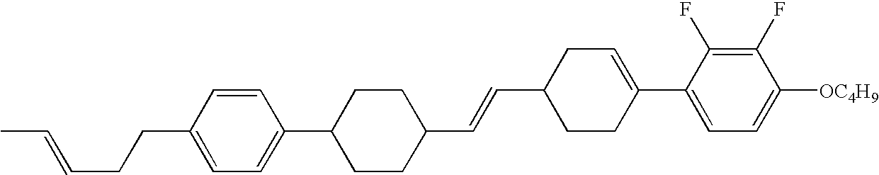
C1(F)=C(F)C(C2=CCC(C=CC3CCC(C4=CC=C(CCC=CC)C=C4)CC3)CC2)=CC=C1[OC4H9]
